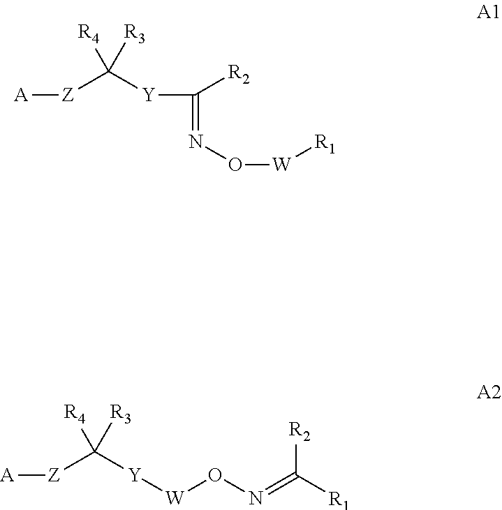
[A][Z]C([Y]C([R2])=NO[W][R1])([R4])[R3].[A][Z]C([Y][W]ON=C([R1])[R2])([R4])[R3]
